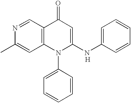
C12=C(C=NC(C)=C1)C(=O)C=C(NC1=CC=CC=C1)N2C1=CC=CC=C1.[H]
